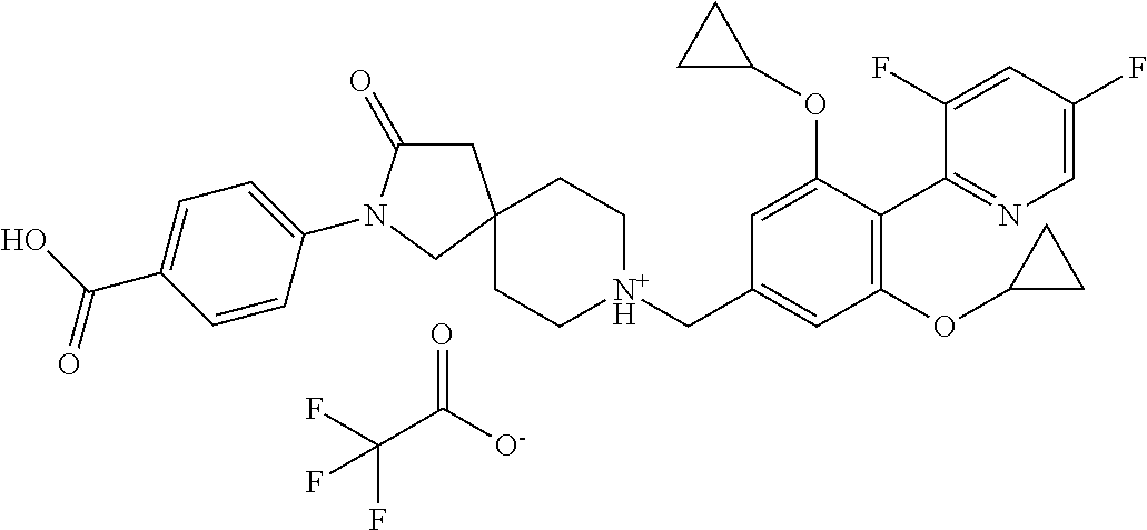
C1C[N+H](CC2=CC(OC3CC3)=C(C3=NC=C(F)C=C3F)C(OC3CC3)=C2)CCC12CC(=O)N(C1=CC=C(C(O)=O)C=C1)C2.FC(C([O-])=O)(F)F
